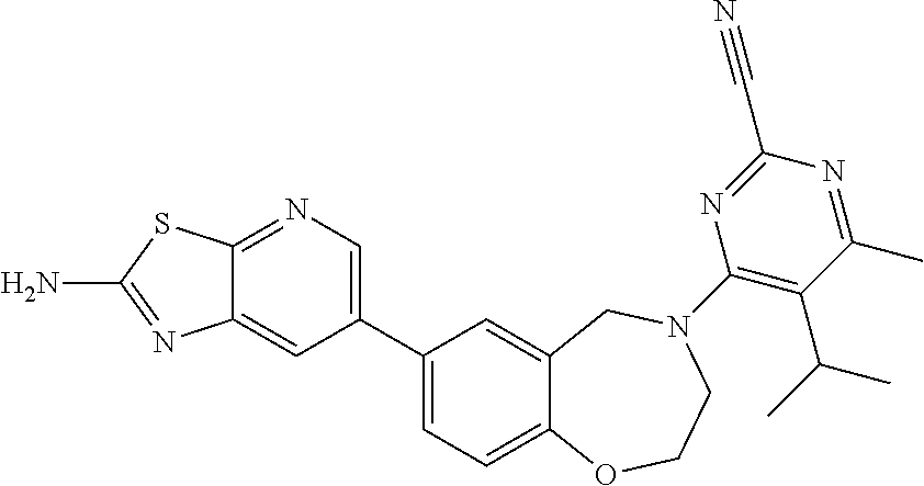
C12=NC=C(C3=CC=C4C(=C3)CN(C3=C(C(C)C)C(C)=NC(C#N)=N3)CCO4)C=C1N=C(N)S2
